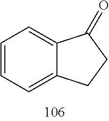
C1=CC=C2C(=C1)C(=O)CC2
